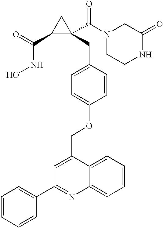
C(NO)(C1C(CC2=CC=C(OCC3=CC(C4=CC=CC=C4)=NC4=CC=CC=C34)C=C2)(C(N2CCNC(=O)C2)=O)C1)=O
